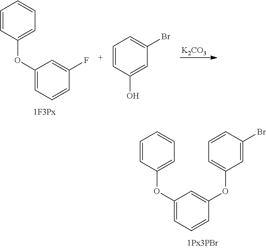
C1=CC(OC2=CC=CC(OC3=CC=CC(Br)=C3)=C2)=CC=C1.C1=CC(OC2=CC=CC(F)=C2)=CC=C1.[K2CO3].C1=CC(O)=CC(Br)=C1
